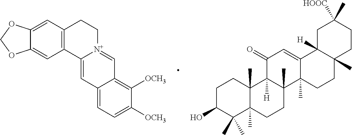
C12=CC3=C(C=C1OCO2)CC[N+]1=CC2=C([OCH3])C([OCH3])=CC=C2C=C31.C1CC2(C)C(C)(C(C)(C)C1O)CCC1(C)C2([H])C(=O)C=C2C1(C)CCC1(C)C2([H])CC(C)([HOOC])CC1
